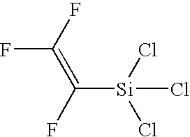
FC(F)=C(F)[Si](Cl)(Cl)Cl
